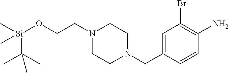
C1=C(CN2CCN(CCO[Si](C(C)(C)C)(C)C)CC2)C=CC(N)=C1Br
